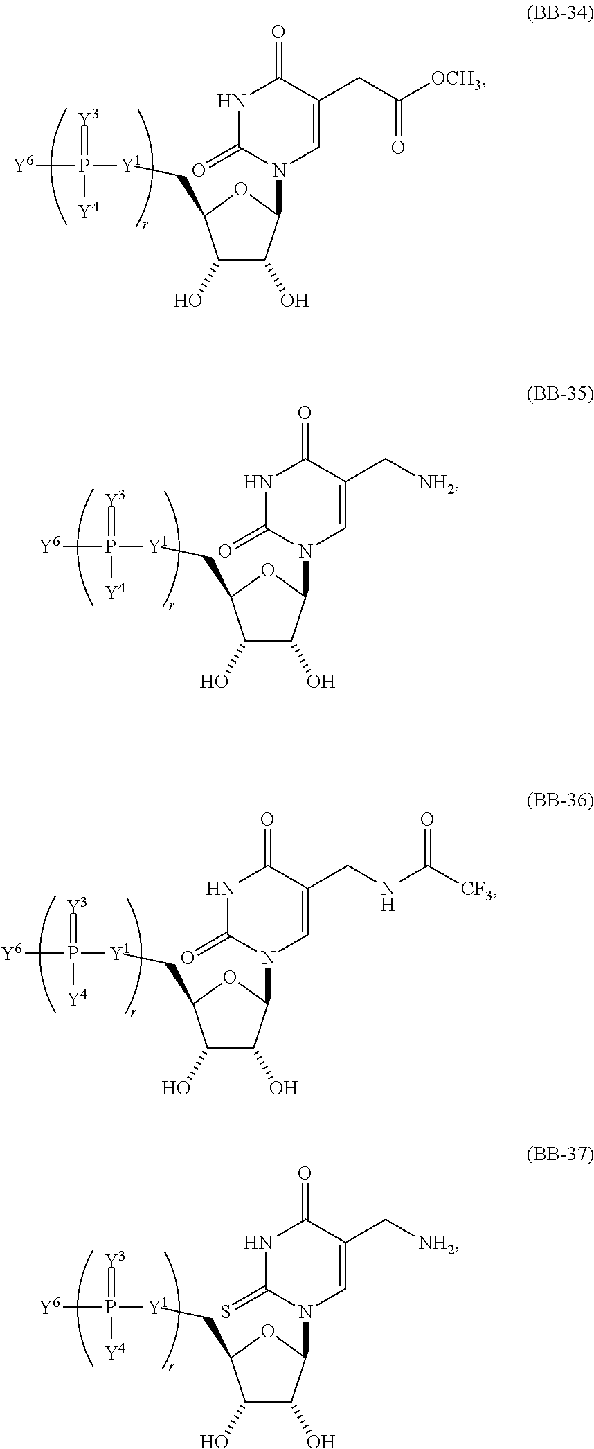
C1(O)C(O)C(N2C=C(CC([OCH3])=O)C(=O)NC2=O)OC1C[Y1]P(=[Y3])([Y4])[Y6].C1(O)C(O)C(N2C=C(C[NH2])C(=O)NC2=O)OC1C[Y1]P(=[Y3])([Y4])[Y6].C1(O)C(O)C(N2C=C(CNC([CF3])=O)C(=O)NC2=O)OC1C[Y1]P(=[Y3])([Y4])[Y6].C1(O)C(O)C(N2C=C(C[NH2])C(=O)NC2=S)OC1C[Y1]P(=[Y3])([Y4])[Y6]
